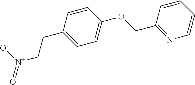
C(CC1=CC=C(OCC2=NC=CC=C2)C=C1)[N+](=O)[O-]
